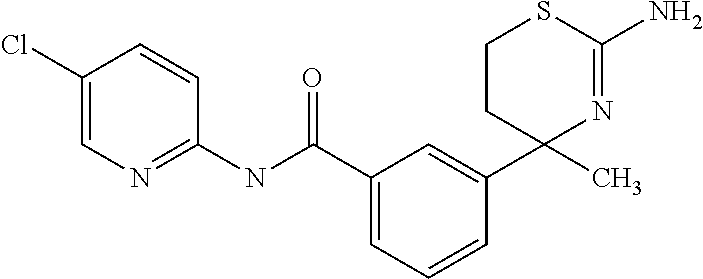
C1CC(C)(C2=CC(C(NC3=NC=C(Cl)C=C3)=O)=CC=C2)N=C(N)S1
